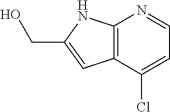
C12=C(C(Cl)=CC=N1)C=C(CO)N2
